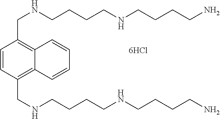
C1=CC(CNCCCCNCCCCN)=C2C(=C1CNCCCCNCCCCN)C=CC=C2
